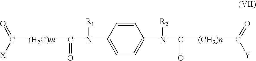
O=C([Y])[(CH2)n]C(N([R2])C1=CC=C(N(C([(H2C)m]C(=O)[X])=O)[R1])C=C1)=O
